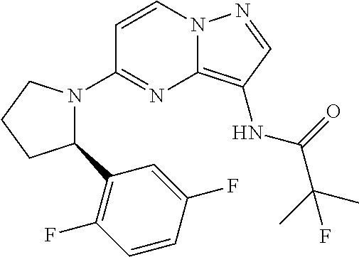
C1=CN2C(=C(NC(=O)C(C)(C)F)C=N2)N=C1N1C(C2=C(F)C=CC(F)=C2)CCC1
